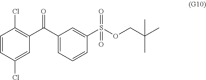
C1=CC(Cl)=CC(C(C2=CC=CC(S(=O)(OCC(C)(C)C)=O)=C2)=O)=C1Cl
